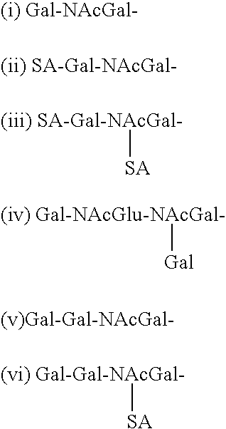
[(iii) SA-Gal-NAcGal-][SA].[(ii) SA-Gal-NAcGal-].[(i) Gal-NAcGal-].[(iv) Gal-NAcGlu-NAcGal-][Gal].[(v)Gal-Gal-NAcGal-].[(vi) Gal-Gal-NAcGal-][SA]
